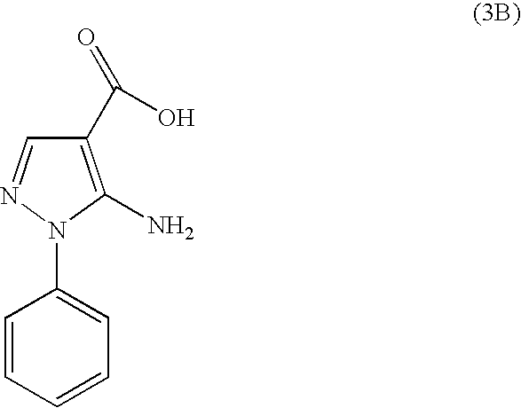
C1(C(=O)O)=C(N)N(C2=CC=CC=C2)N=C1
